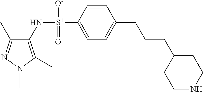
C1(C)=NN(C)C(C)=C1N[S+](C1=CC=C(CCCC2CCNCC2)C=C1)([O-])=O
